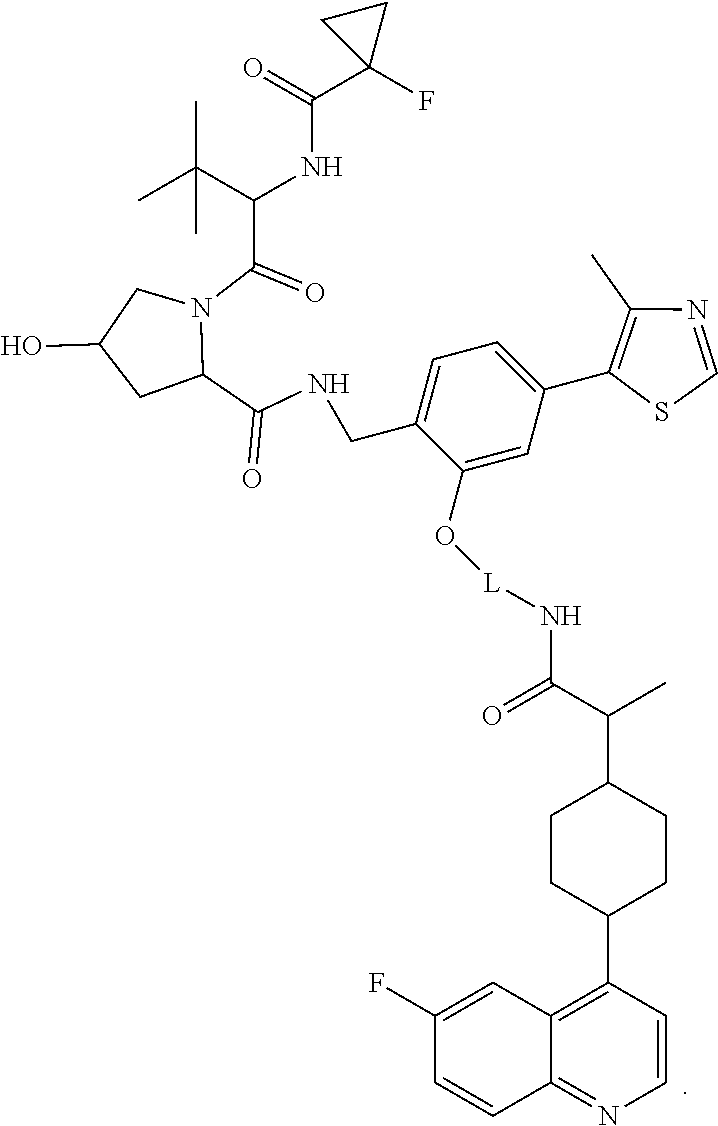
C1C(O)CC(C(=O)NCC2=CC=C(C3=C(C)N=CS3)C=C2O[L]NC(=O)C(C2CCC(C3=C4C(=NC=C3)C=CC(F)=C4)CC2)C)N1C(=O)C(C(C)(C)C)NC(C1(F)CC1)=O
